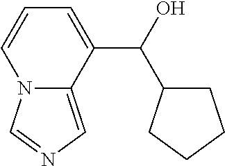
N12C(=CN=C1)C(C(O)C1CCCC1)=CC=C2
